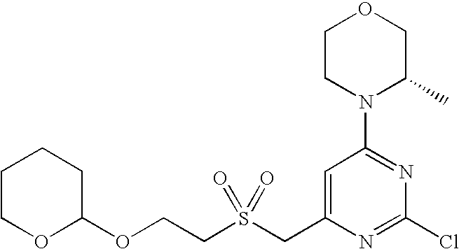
C(S(CC1=CC(N2C(C)COCC2)=NC(Cl)=N1)(=O)=O)COC1CCCCO1
